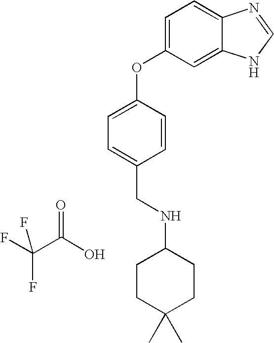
C1=C(OC2=CC=C3C(=C2)NC=N3)C=CC(CNC2CCC(C)(C)CC2)=C1.FC(F)(F)C(O)=O
